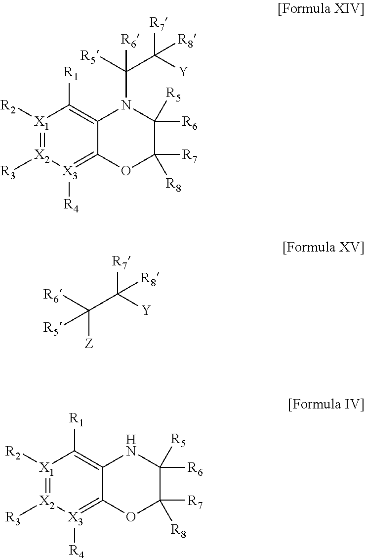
[X1]1([R2])=[X2]([R3])[X3]([R4])=C2C(=C1[R1])N(C([R5])(C([R7])([Y])[R8])[R6])C([R6])([R5])C([R8])([R7])O2.[X1]1([R2])=[X2]([R3])[X3]([R4])=C2C(=C1[R1])NC([R6])([R5])C([R8])([R7])O2.[R6]C(C([R7])([Y])[R8])([Z])[R5]
